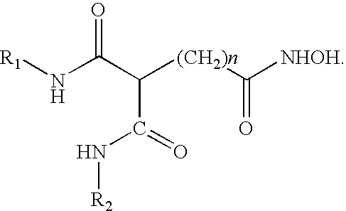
N(C(C(C(N[R2])=O)[(CH2)n]C([NHOH])=O)=O)[R1]
